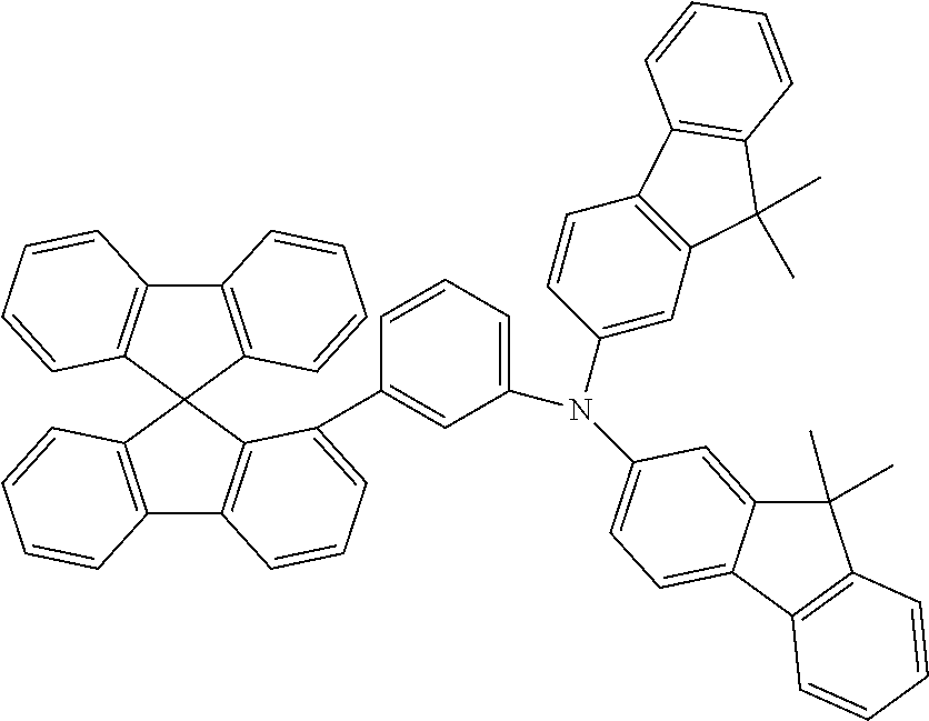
C12=C(C3(C4=C1C=CC=C4)C1=C(C4=C3C(C3=CC(N(C5=CC6=C(C=C5)C5=C(C6(C)C)C=CC=C5)C5=CC=C6C(=C5)C(C)(C)C5=C6C=CC=C5)=CC=C3)=CC=C4)C=CC=C1)C=CC=C2
